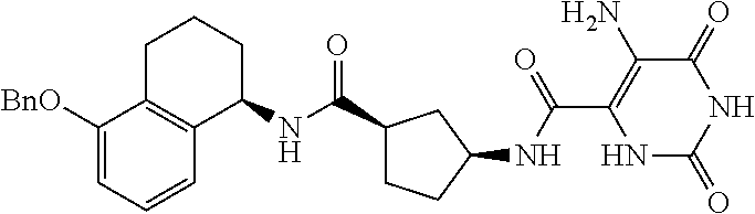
C(C1=C(N)C(=O)NC(=O)N1)(=O)NC1CC(C(NC2CCCC3=C2C=CC=C3[BnO])=O)CC1
